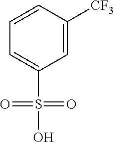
C1=C(S(=O)(=O)O)C=C([CF3])C=C1
